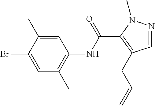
C1=NN(C)C(C(NC2=C(C)C=C(Br)C(C)=C2)=O)=C1CC=C
